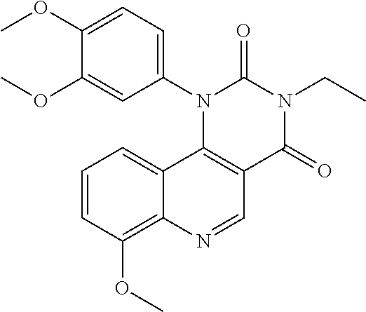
N1(C2=CC=C(OC)C(OC)=C2)C2=C(C(=O)N(CC)C1=O)C=NC1=C(OC)C=CC=C21
